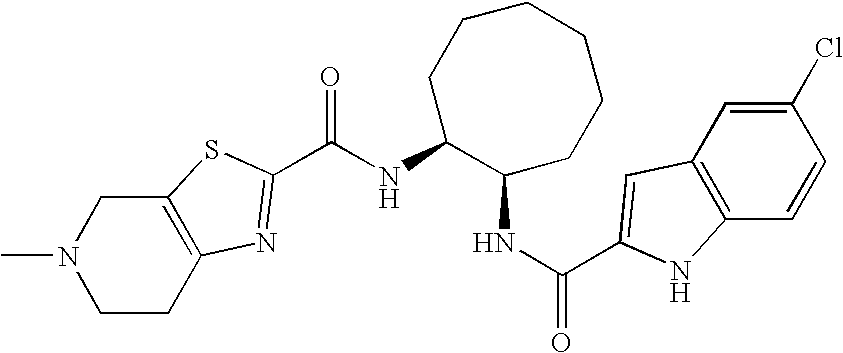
C(NC1C(NC(=O)C2=CC3=C(C=CC(Cl)=C3)N2)CCCCCC1)(=O)C1=NC2=C(CN(C)CC2)S1
